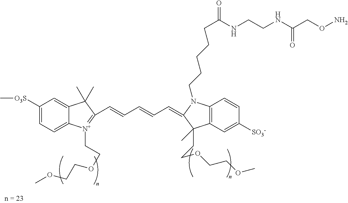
C1([O3S]C)=CC=C2C(=C1)C(C)(C)C(C=CC=CC=C1N(CCCCCC(NCCNC(CON)=O)=O)C3=C(C1(CCOCCOC)C)C=C([SO3-])C=C3)=[N+]2CCOCCOC
